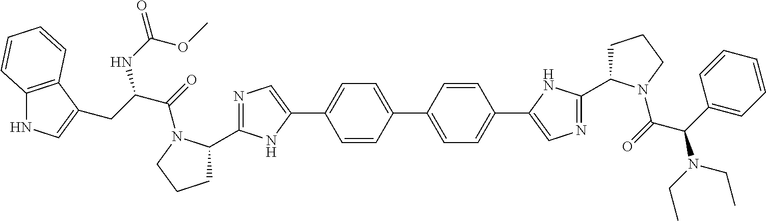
N1=C(C2CCCN2C(=O)C(CC2=CNC3=C2C=CC=C3)NC(=O)OC)NC(C2=CC=C(C3=CC=C(C4=CN=C(C5CCCN5C(=O)C(C5=CC=CC=C5)N(CC)CC)N4)C=C3)C=C2)=C1
